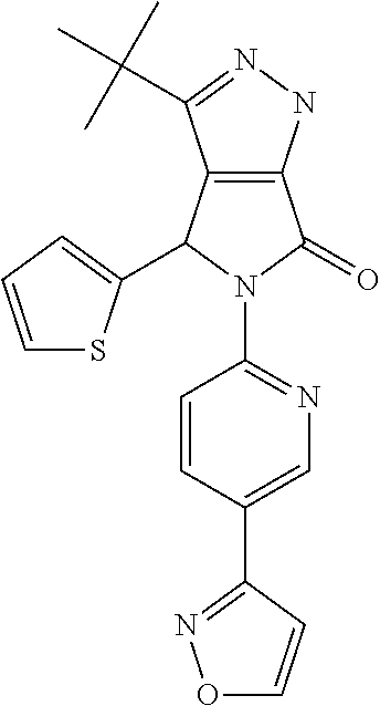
C12=C(NN=C1C(C)(C)C)C(=O)N(C1=NC=C(C3=NOC=C3)C=C1)C2C1=CC=CS1
